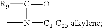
[R9]C(=O)N(C)[C1-C25-alkylene]
